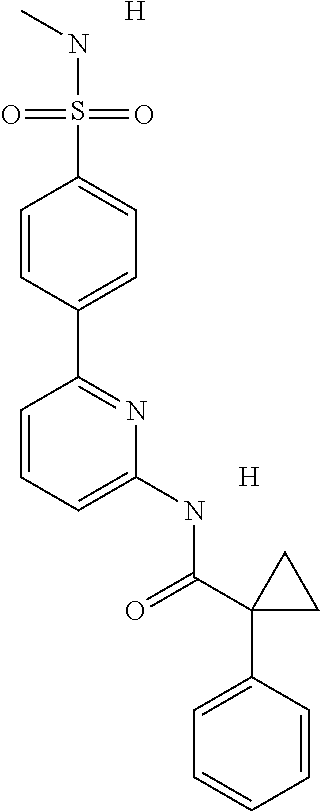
[H].N(S(=O)(=O)C1=CC=C(C2=NC(NC(=O)C3(C4=CC=CC=C4)CC3)=CC=C2)C=C1)C.[H]
